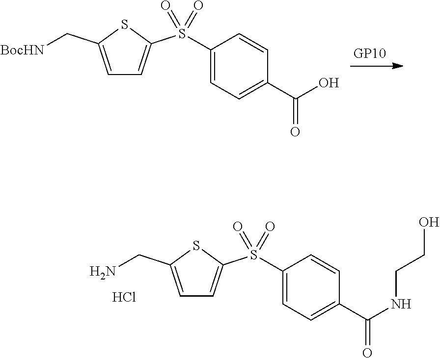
C1=C(CN)SC(S(C2=CC=C(C(NCCO)=O)C=C2)(=O)=O)=C1.Cl.C1=C(C[BocHN])SC(S(C2=CC=C(C(O)=O)C=C2)(=O)=O)=C1
